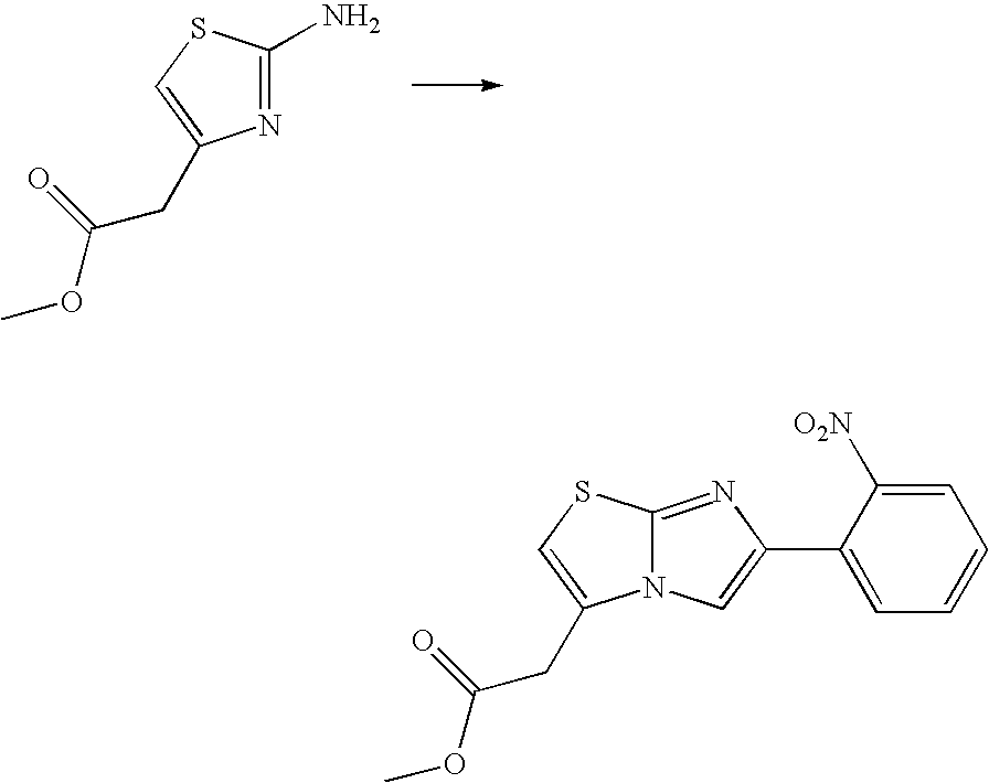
C1(N)=NC(CC(OC)=O)=CS1.C12=NC(C3=CC=CC=C3[O2N])=CN1C(CC(OC)=O)=CS2
